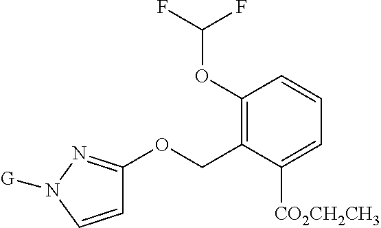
C1=CN([G])N=C1OCC1=C(OC(F)F)C=CC=C1[CO2CH2CH3]
